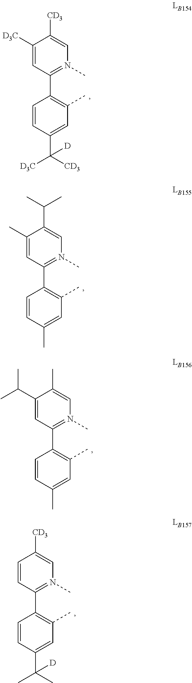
C1=C([D3C])C([CD3])=CN(C)=C1C1=C(C)C=C(C([CD3])([D3C])[D])C=C1.C1=C(C)C(C(C)C)=CN(C)=C1C1=C(C)C=C(C)C=C1.C1=C(C(C)C)C(C)=CN(C)=C1C1=C(C)C=C(C)C=C1.C1=CC([CD3])=CN(C)=C1C1=C(C)C=C(C(C)(C)[D])C=C1
